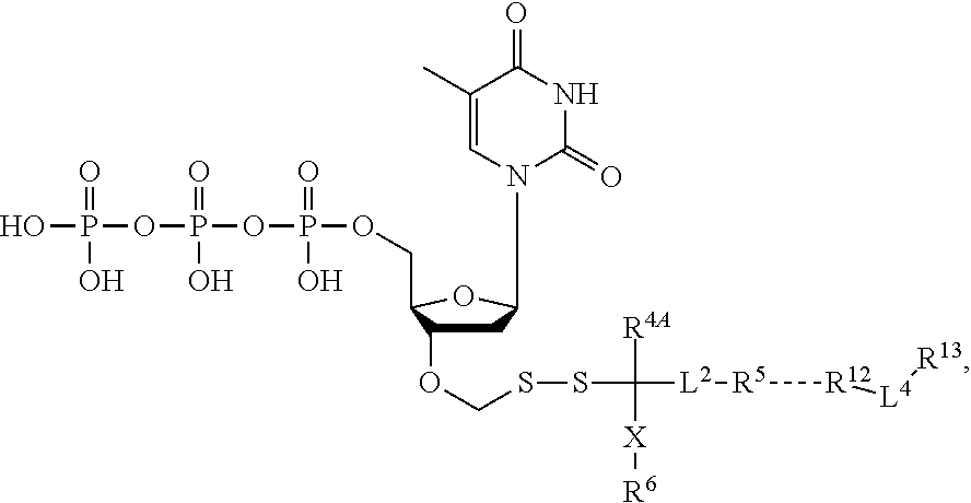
C1C(OCSSC([R4A])([L2][R5][R12][L4][R13])[X][R6])C(COP(OP(=O)(OP(O)(O)=O)O)(=O)O)OC1N1C(=O)NC(=O)C(C)=C1
